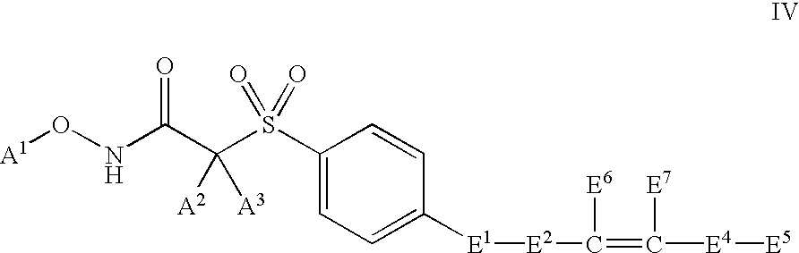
C1(S(C(C(NO[A1])=O)([A2])[A3])(=O)=O)=CC=C([E1][E2]C(=C([E4][E5])[E7])[E6])C=C1
